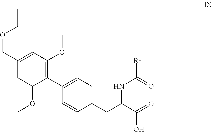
C1(C2=CC=C(CC(C(=O)O)NC(=O)[R1])C=C2)=C(OC)C=C(COCC)CC1OC
